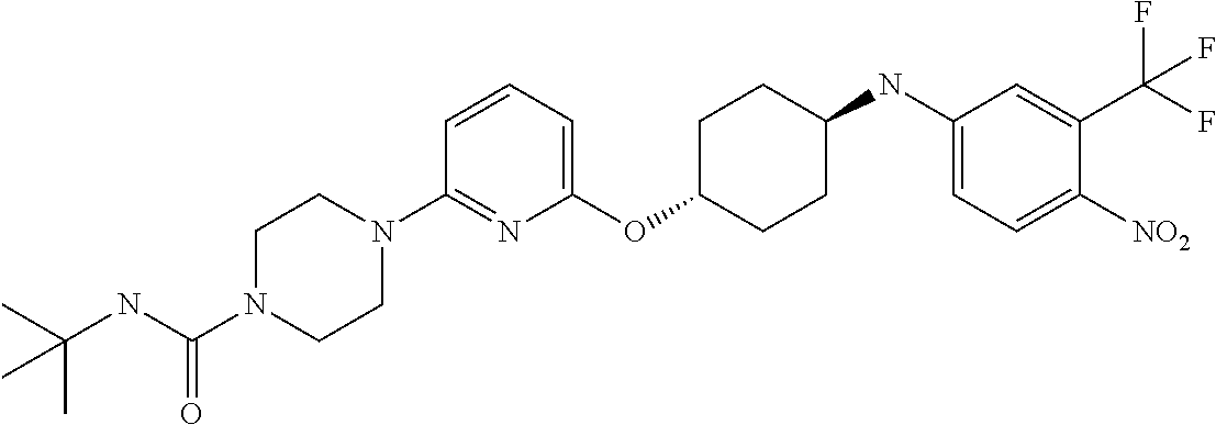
C1(OC2CCC(NC3=CC=C([NO2])C(C(F)(F)F)=C3)CC2)=CC=CC(N2CCN(C(NC(C)(C)C)=O)CC2)=N1
